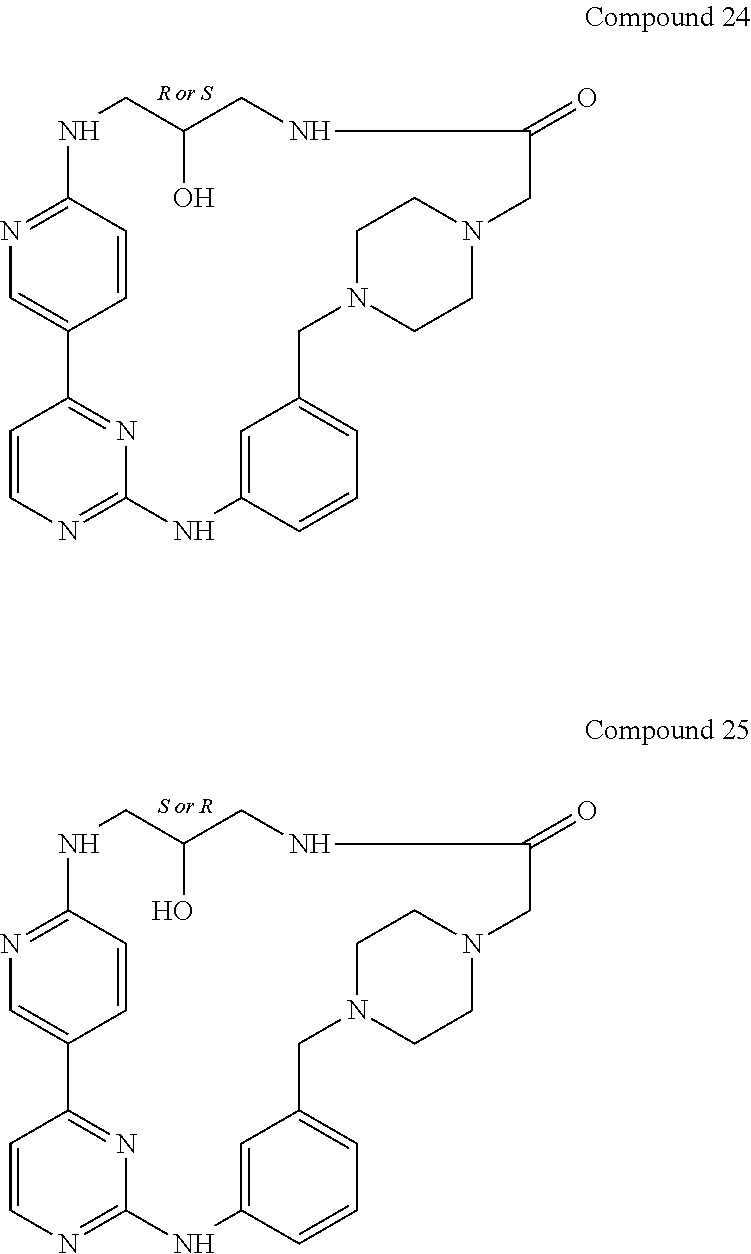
C1=CC2=NC=C1C1=NC(=NC=C1)NC1=CC(=CC=C1)CN1CCN(CC1)CC(=O)NCC(O)CN2.C1=CC2=NC=C1C1=NC(=NC=C1)NC1=CC(=CC=C1)CN1CCN(CC1)CC(=O)NCC(O)CN2
